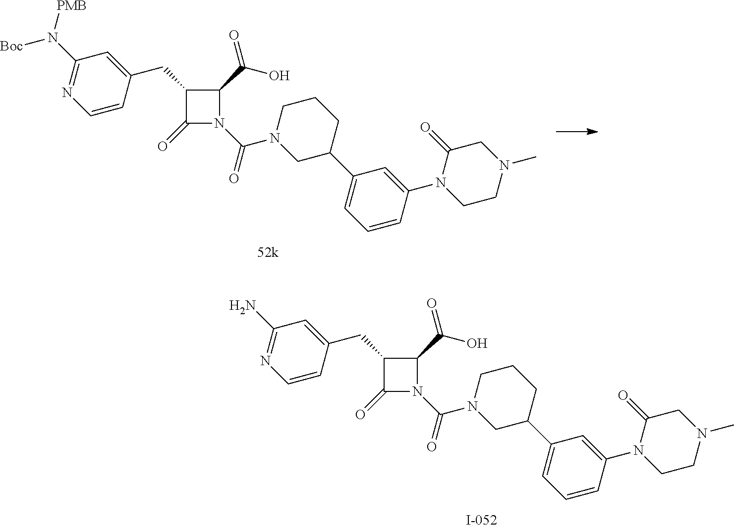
C1(CC2=CC(N([Boc])[PMB])=NC=C2)C(C(O)=O)N(C(=O)N2CC(C3=CC=CC(N4CCN(C)CC4=O)=C3)CCC2)C1=O.C1(CC2=CC(N)=NC=C2)C(C(O)=O)N(C(=O)N2CC(C3=CC=CC(N4CCN(C)CC4=O)=C3)CCC2)C1=O
